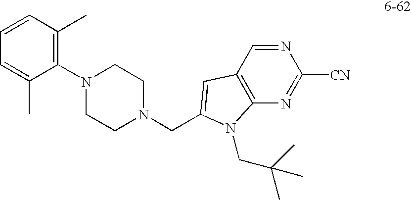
C1=CC(C)=C(N2CCN(CC3=CC4=C(N=C([CN])N=C4)N3CC(C)(C)C)CC2)C(C)=C1
